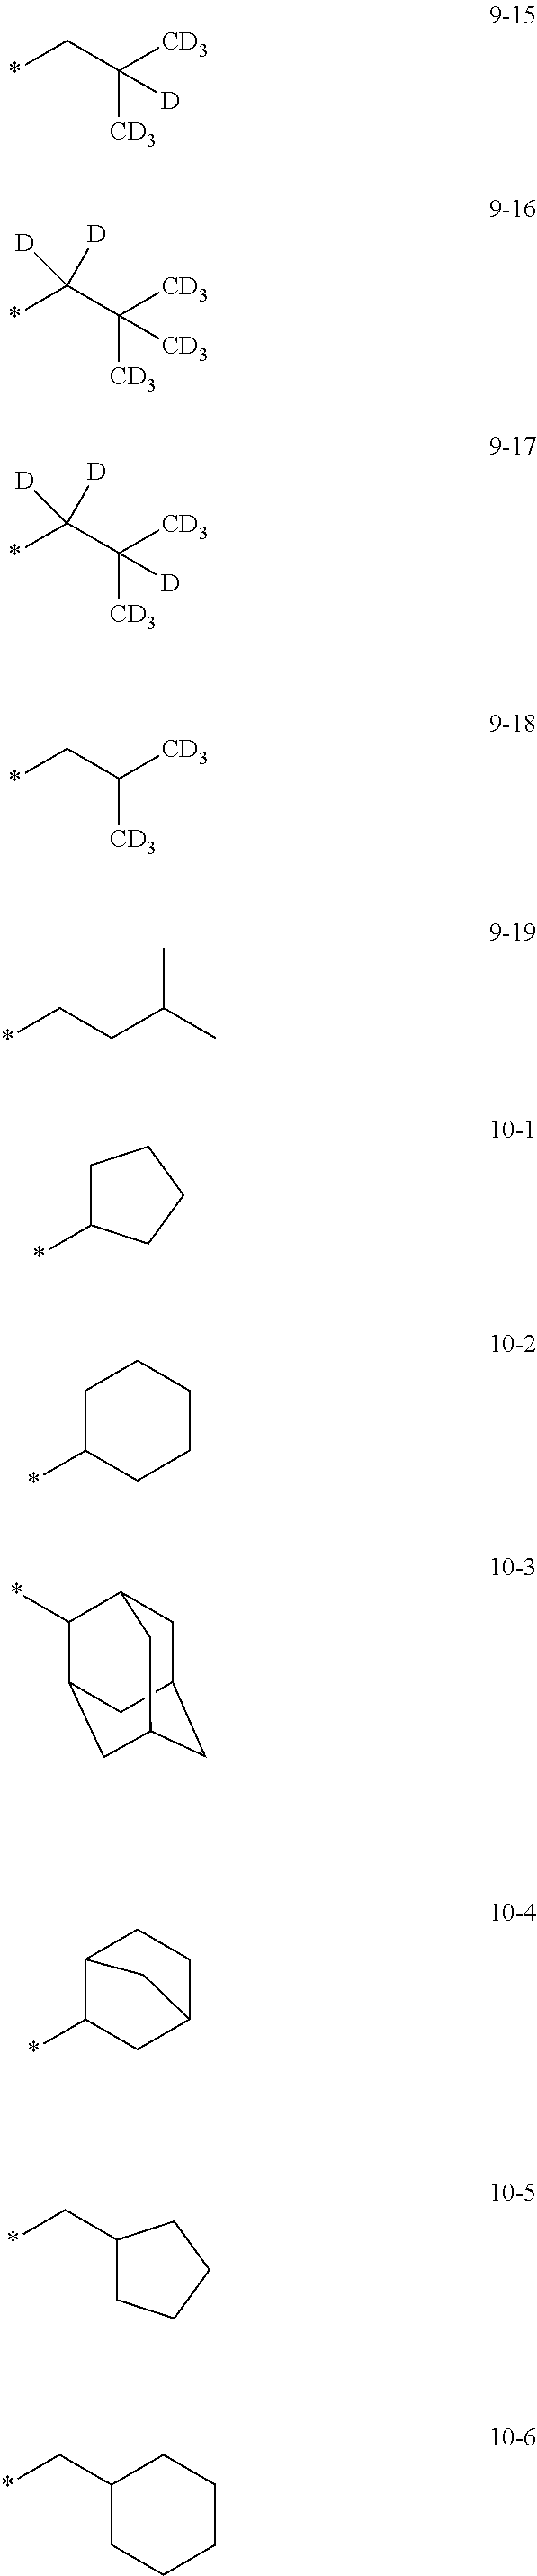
*CC([CD3])([CD3])[D].*C(C([CD3])([CD3])[CD3])([D])[D].*C(C([CD3])([CD3])[D])([D])[D].*CC([CD3])[CD3].*C1CCCC1.*C1CCCCC1.*C1CC2CCC1C2.*CC1CCCC1.*CC1CCCCC1.*C1C2CC3CC(CC1C3)C2.*CCC(C)C
